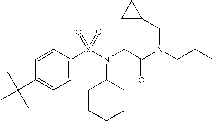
C1CCCCC1N(S(C1=CC=C(C(C)(C)C)C=C1)(=O)=O)CC(N(CCC)CC1CC1)=O
